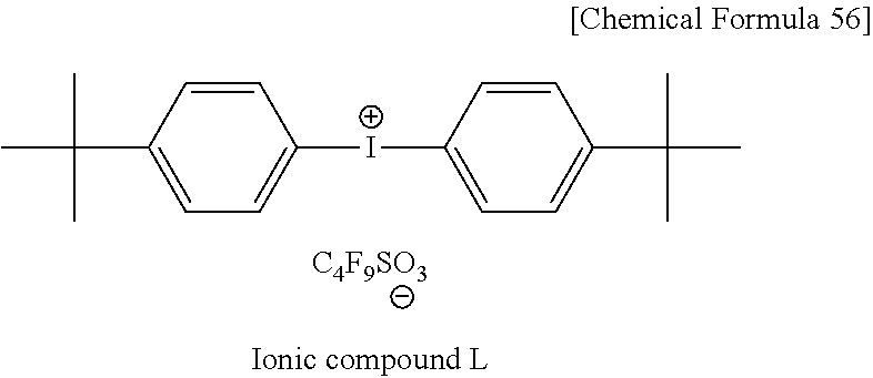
C1=CC(C(C)(C)C)=CC=C1[I+]C1=CC=C(C(C)(C)C)C=C1.[C4F9SO3]
